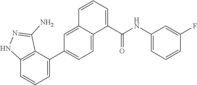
C1(C(NC2=CC=CC(F)=C2)=O)=CC=CC2=CC(C3=CC=CC4=C3C(N)=NN4)=CC=C12
